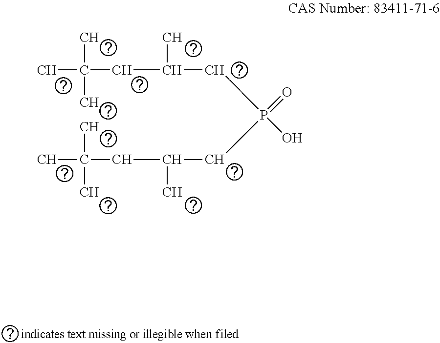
CC(CC(CP(CC(CC(C)(C)C)C)(=O)O)C)(C)C
